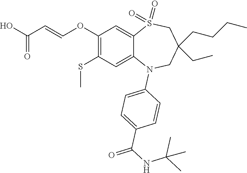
OC(=O)C=COC1=C(SC)C=C2C(=C1)S(=O)(=O)CC(CC)(CCCC)CN2C1=CC=C(C(NC(C)(C)C)=O)C=C1
